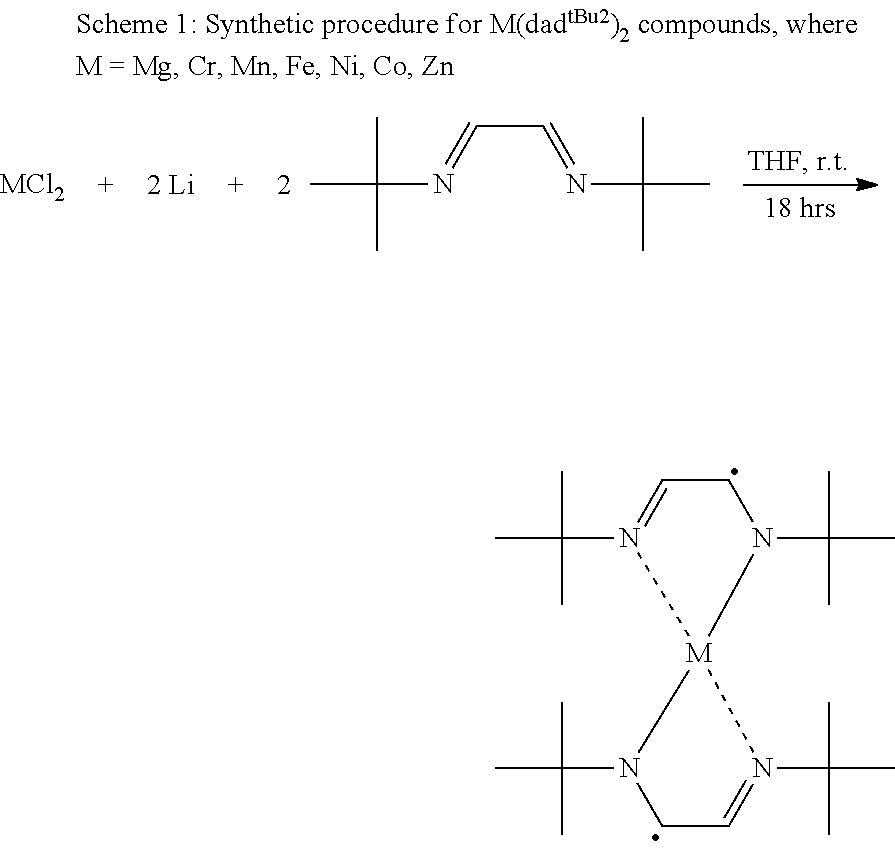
CC(N1=CCN(C(C)(C)C)[M]12N(C(C)(C)C)CC=N2C(C)(C)C)(C)C.CC(N=CC=NC(C)(C)C)(C)C.[MCl2]
